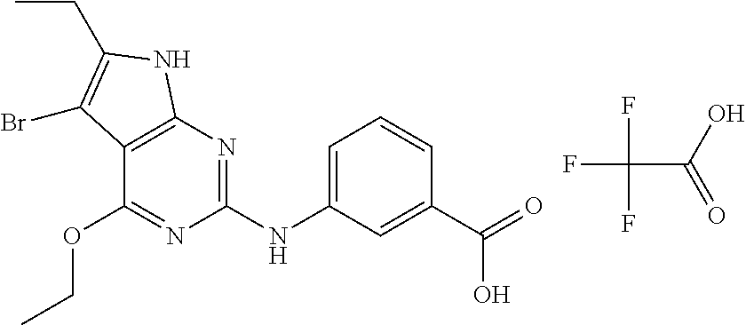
C12=C(N=C(NC3=CC=CC(C(O)=O)=C3)N=C1OCC)NC(CC)=C2Br.FC(C(=O)O)(F)F
